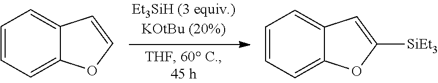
C12=CC=CC=C1C=C([SiEt3])O2.C12=CC=CC=C1C=CO2
